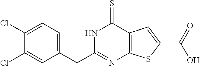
C1(CC2=NC3=C(C(=S)N2)C=C(C(=O)O)S3)=CC=C(Cl)C(Cl)=C1
